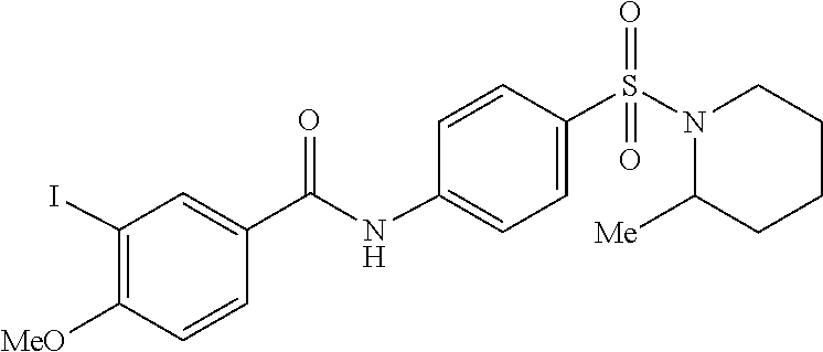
N1(S(C2=CC=C(NC(C3=CC(I)=C([MeO])C=C3)=O)C=C2)(=O)=O)C([Me])CCCC1
